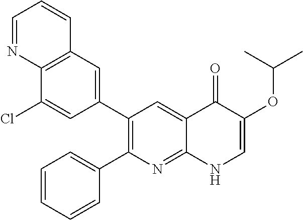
C12=C(C=C(C3=C(C4=CC=CC=C4)N=C4C(=C3)C(=O)C(OC(C)C)=CN4)C=C1Cl)C=CC=N2
